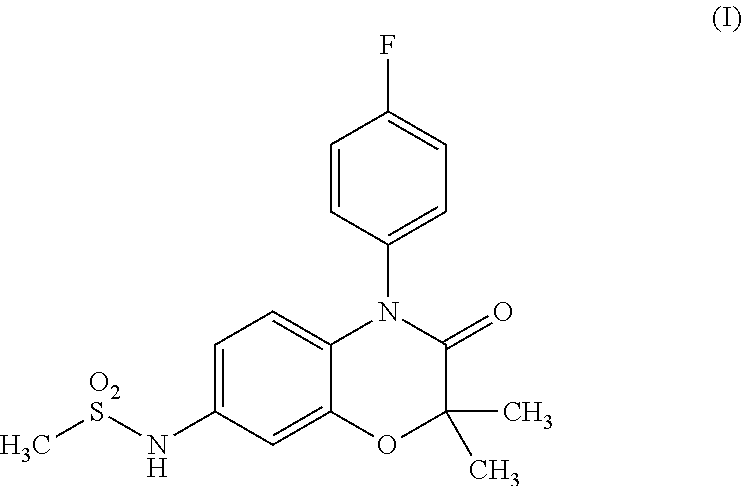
C1(F)=CC=C(N2C3=CC=C(N[O2S]C)C=C3OC(C)(C)C2=O)C=C1
